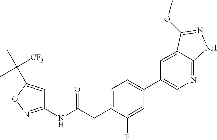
C1=C(CC(NC2=NOC(C(C)([CF3])C)=C2)=O)C(F)=CC(C2=CN=C3C(=C2)C(OC)=NN3)=C1
